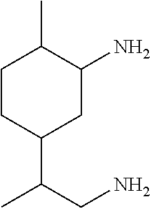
C1CC(C(CN)C)CC(N)C1C
